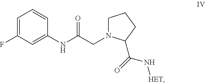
C1=C(F)C=C(NC(CN2CCCC2C(=O)N[HET])=O)C=C1
